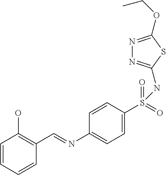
C1=CC=CC(C=NC2=CC=C(S(=O)(=O)NC3=NN=C(OCC)S3)C=C2)=C1O
